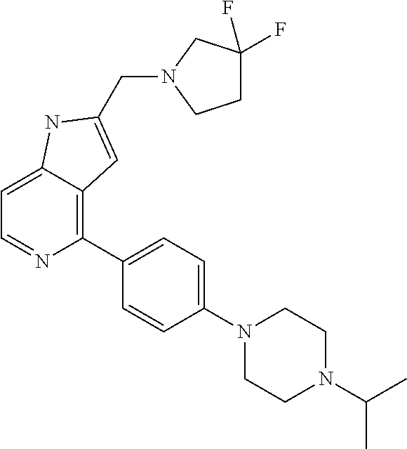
C1=C2C(=C(C3=CC=C(N4CCN(C(C)C)CC4)C=C3)N=C1)C=C(CN1CC(F)(F)CC1)N2
